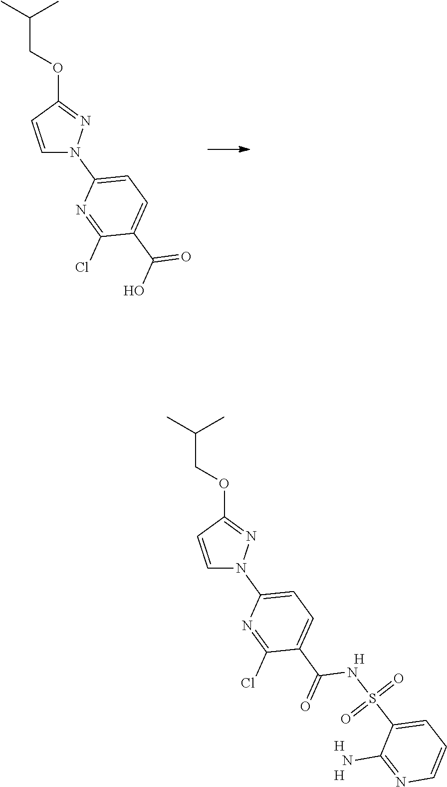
C1=CC(OCC(C)C)=NN1C1=CC=C(C(O)=O)C(Cl)=N1.C1=CC(OCC(C)C)=NN1C1=CC=C(C(=O)NS(C2=CC=CN=C2N)(=O)=O)C(Cl)=N1.[H].[H].[H]
